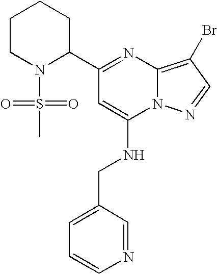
C1=CN=CC(CNC2=CC(C3CCCCN3S(C)(=O)=O)=NC3=C(Br)C=NN23)=C1
